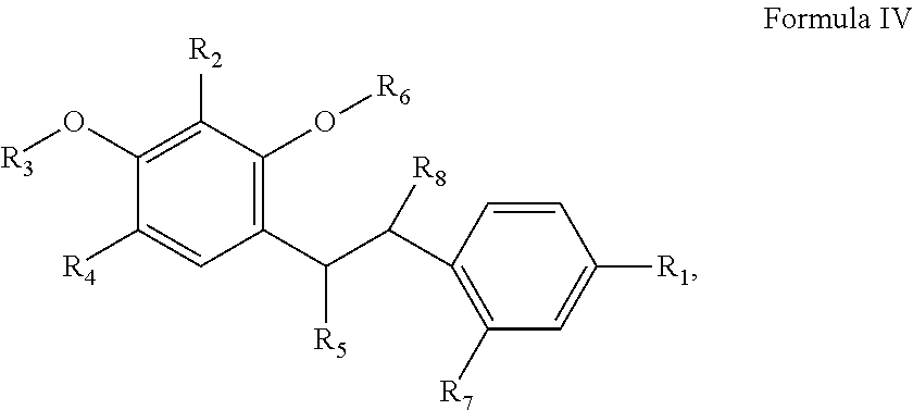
C1(O[R3])=C([R2])C(O[R6])=C(C(C([R8])C2=C([R7])C=C([R1])C=C2)[R5])C=C1[R4]
